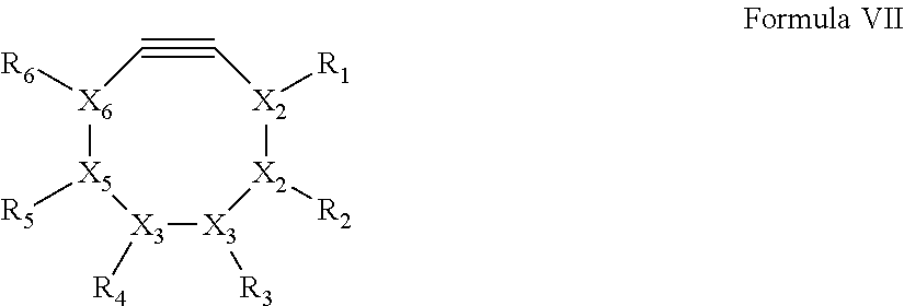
[X3]1([R4])[X3]([R3])[X2]([R2])[X2]([R1])C#C[X6]([R6])[X5]1[R5]
